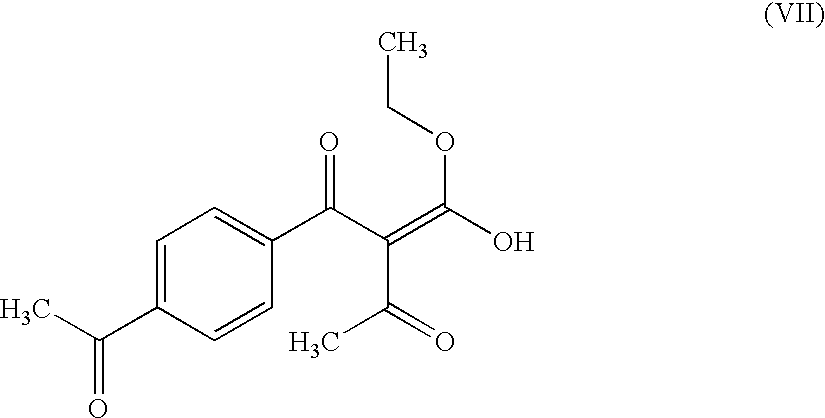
C1=C(C(C)=O)C=CC(C(C(C(C)=O)=C(O)OCC)=O)=C1
